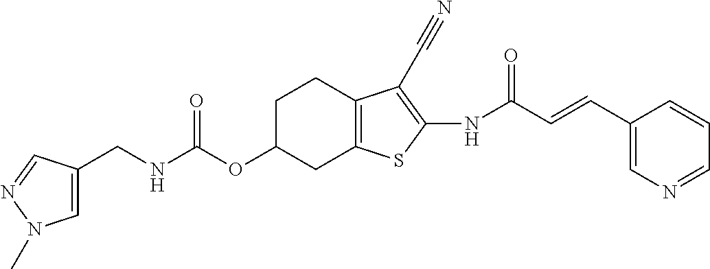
C(NC(OC1CC2=C(CC1)C(C#N)=C(NC(C=CC1=CN=CC=C1)=O)S2)=O)C1=CN(C)N=C1
